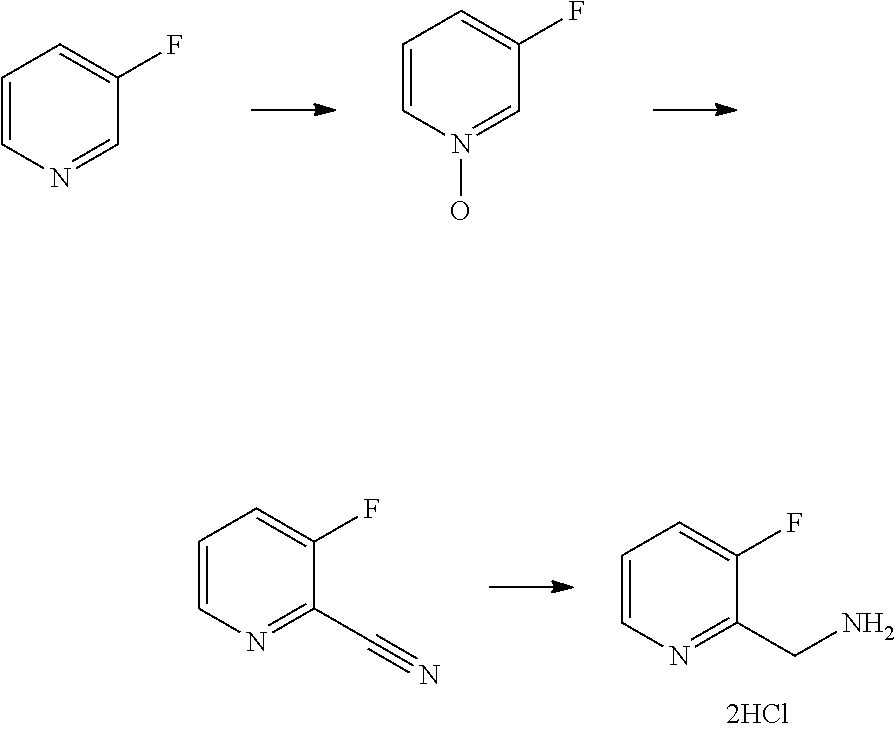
C1=CN=CC(F)=C1.C1=CN(O)=CC(F)=C1.C1=CN=C(CN)C(F)=C1.C1=CN=C(C#N)C(F)=C1
